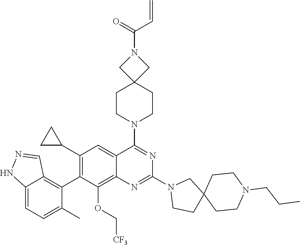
C12=CC=C(C)C(C3=C(C4CC4)C=C4C(=C3OC[CF3])N=C(N3CCC5(C3)CCN(CCC)CC5)N=C4N3CCC4(CC3)CN(C(=O)C=C)C4)=C1C=NN2
